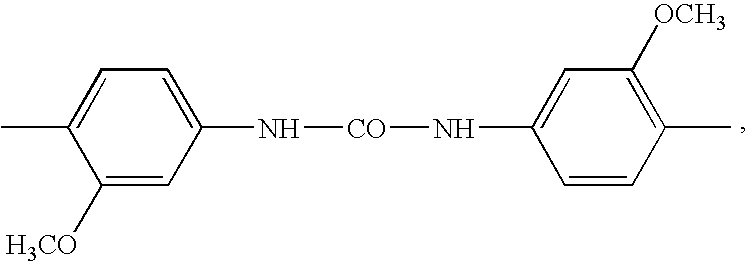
CC1=CC=C(N[CO]NC2=CC([OCH3])=C(C)C=C2)C=C1[H3CO]
